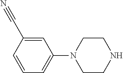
C1=CC(C#N)=CC(N2CCNCC2)=C1
